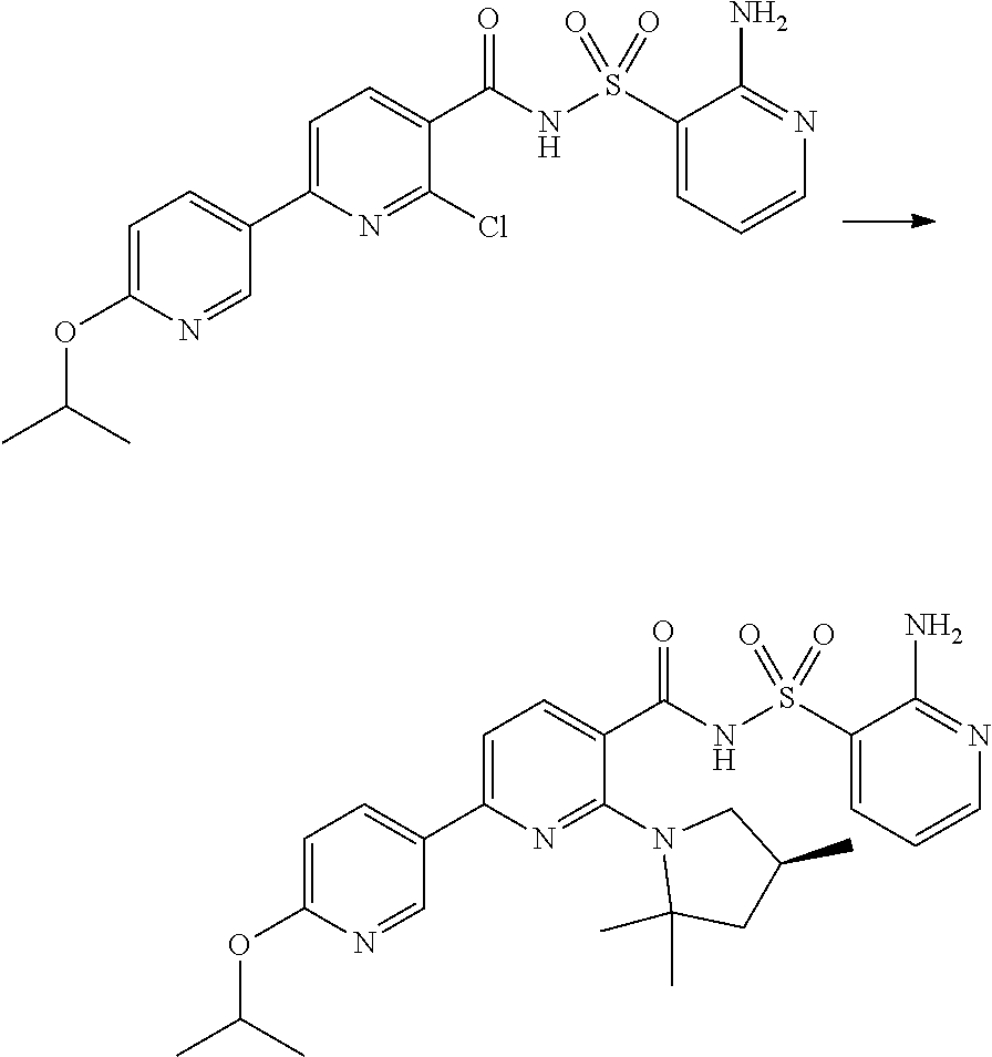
C1=C(C2=CC=C(OC(C)C)N=C2)N=C(Cl)C(C(NS(C2=CC=CN=C2N)(=O)=O)=O)=C1.C1=C(C2=CC=C(OC(C)C)N=C2)N=C(N2C(C)(C)CC(C)C2)C(C(NS(C2=CC=CN=C2N)(=O)=O)=O)=C1
